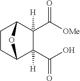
C1CC2C(C(O)=O)([H])C(C(=O)[OMe])([H])C1O2
